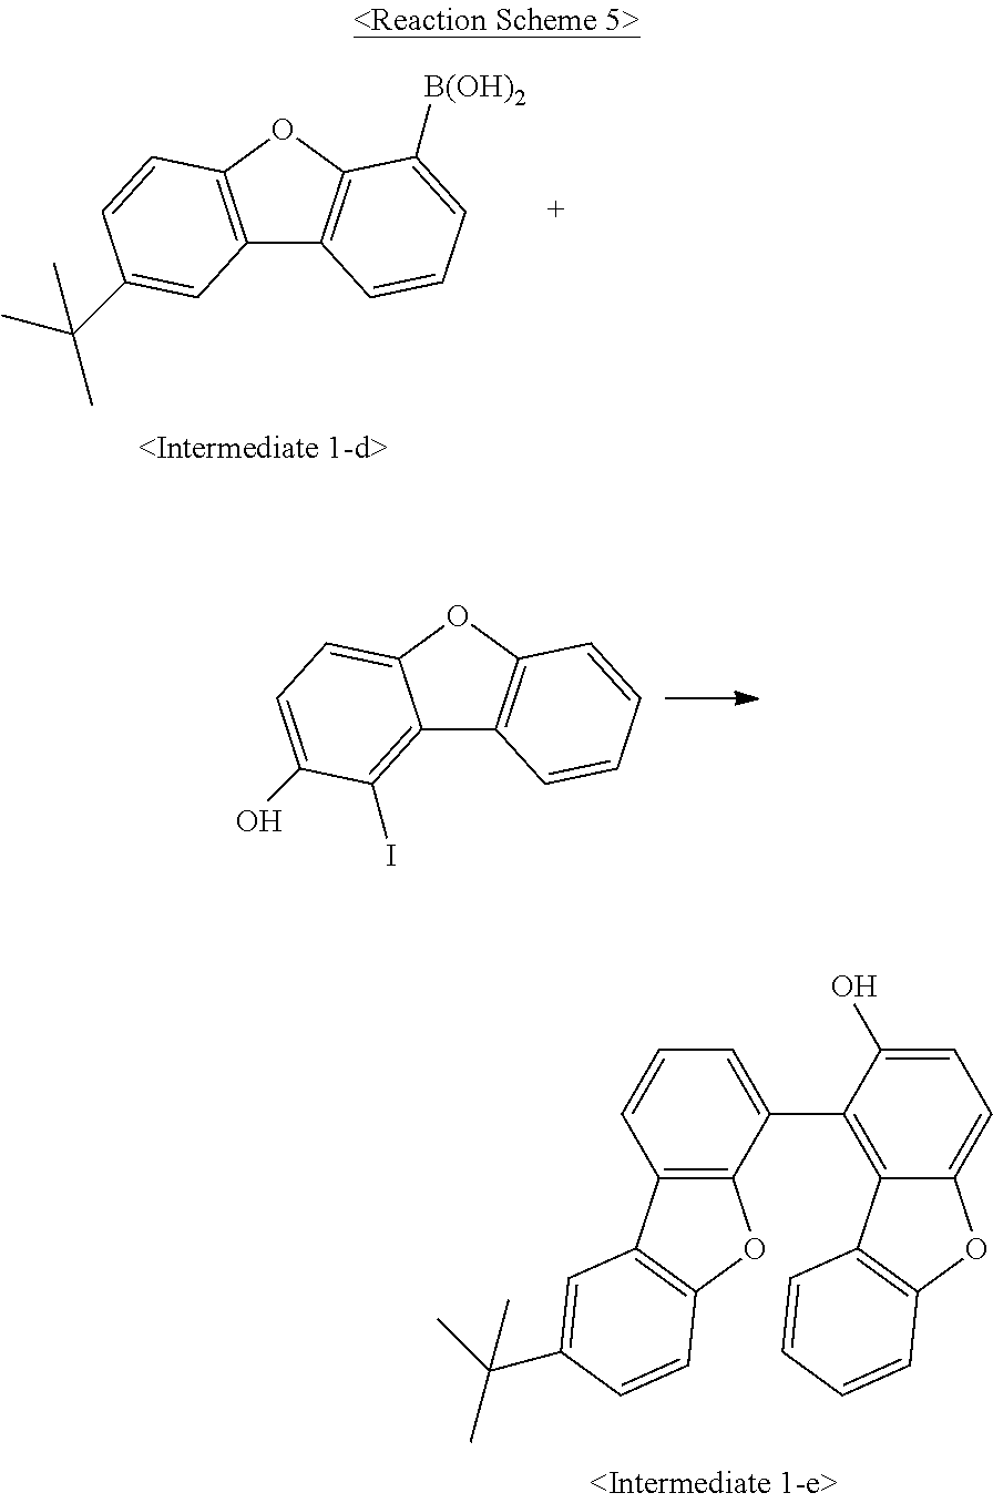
C12=C(OC3=C1C=CC=C3[B(OH)2])C=CC(C(C)(C)C)=C2.C12=C(I)C(O)=CC=C1OC1=C2C=CC=C1.C12=C(C(C3=C4C(=CC=C3O)OC3=C4C=CC=C3)=CC=C1)OC1=C2C=C(C(C)(C)C)C=C1
